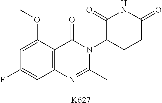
C1(OC)=CC(F)=CC2=C1C(=O)N(C1CCC(=O)NC1=O)C(C)=N2.[K627]
